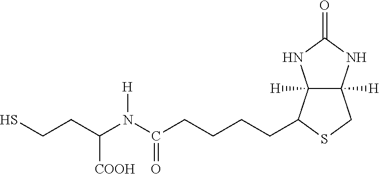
C12([H])C([H])(NC(=O)N1)CSC2CCCCC(N(C(CCS)[COOH])[H])=O
